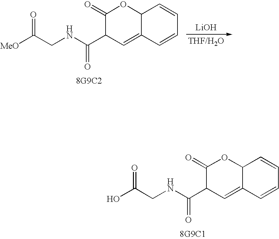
C12C(=CC(C(NCC([MeO])=O)=O)C(=O)O1)C=CC=C2.[LiOH].C12C(=CC(C(NCC(O)=O)=O)C(=O)O1)C=CC=C2
